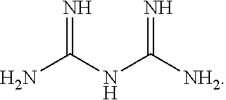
N=C(NC([NH2])=N)N
